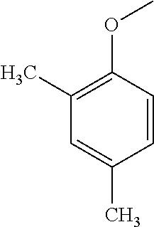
C1(C)=C(OC)C=CC(C)=C1
